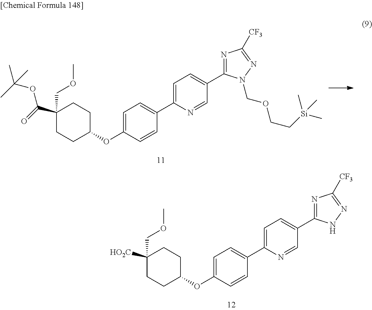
C1=C(OC2CCC([HO2C])(COC)CC2)C=CC(C2=CC=C(C3=NC([CF3])=NN3)C=N2)=C1.C1=C(OC2CCC(C(=O)OC(C)(C)C)(COC)CC2)C=CC(C2=CC=C(C3=NC([CF3])=NN3COCC[Si](C)(C)C)C=N2)=C1
